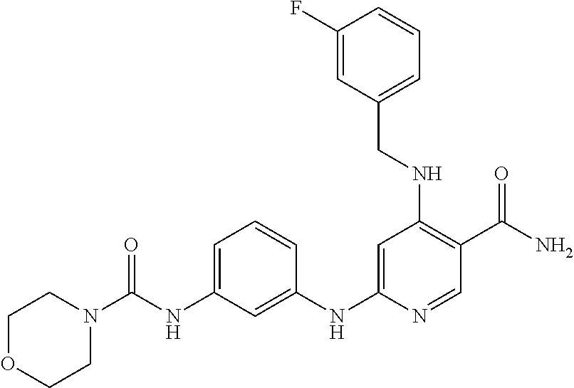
N1(C(=O)NC2=CC=CC(NC3=CC(NCC4=CC=CC(F)=C4)=C(C(N)=O)C=N3)=C2)CCOCC1
